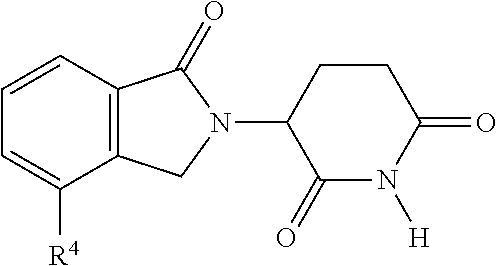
C1=CC2=C(CN(C3C(=O)N([H])C(=O)CC3)C2=O)C([R4])=C1
